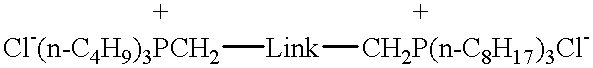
[Cl-(n-C4H9)3PCH2][Link][CH2P(n-C8H17)3Cl-]
